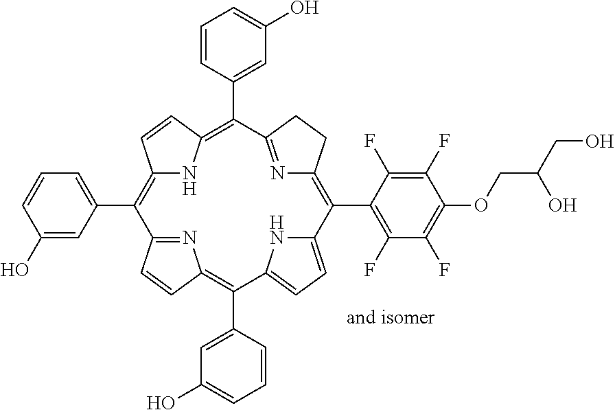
C12=C(C3=CC=CC(O)=C3)C3=NC(=C(C4=CC(O)=CC=C4)C4=CC=C(N4)C(C4=C(F)C(F)=C(OCC(CO)O)C(F)=C4F)=C4N=C(C(C5=CC(O)=CC=C5)=C(N1)C=C2)CC4)C=C3
